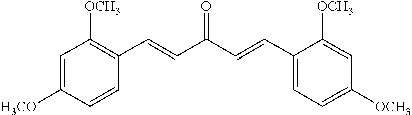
C1=C([OCH3])C(C=CC(=O)C=CC2=C([OCH3])C=C([H3CO])C=C2)=CC=C1[OCH3]
